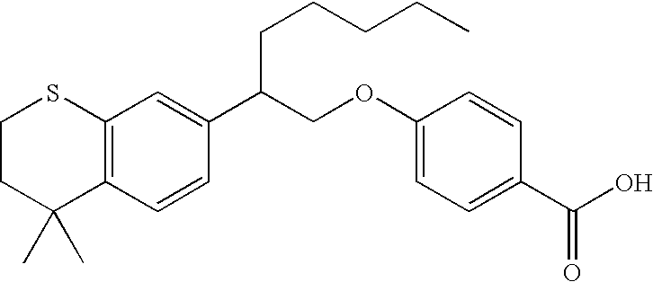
C12=C(C=CC(C(COC3=CC=C(C(O)=O)C=C3)CCCCC)=C1)C(C)(C)CCS2
